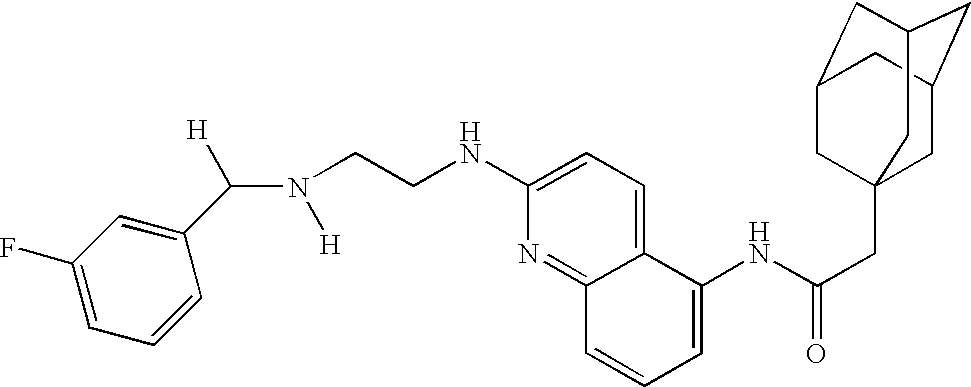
C1=C(F)C=C(C(N([H])CCNC2=CC=C3C(=N2)C=CC=C3NC(CC23CC4CC(CC(C2)C4)C3)=O)[H])C=C1
